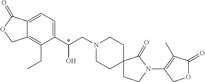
C1(C(CN2CCC3(CC2)CCN(C2=C(C)C(=O)OC2)C3=O)O)=CC=C2C(=C1CC)COC2=O
